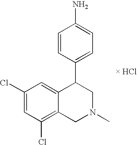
NC1=CC=C(C2C3=CC(Cl)=CC(Cl)=C3CN(C)C2)C=C1
